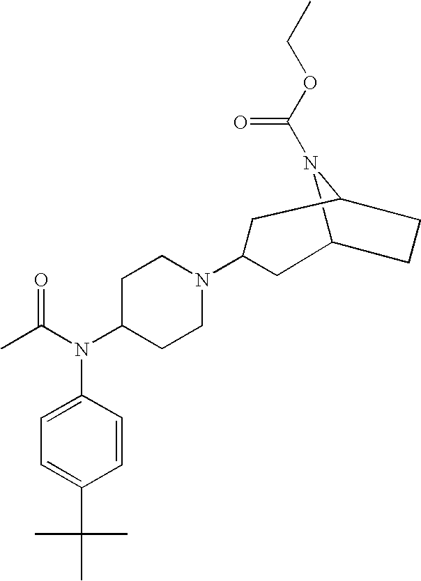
C12N(C(OCC)=O)C(CC1)CC(N1CCC(N(C(C)=O)C3=CC=C(C(C)(C)C)C=C3)CC1)C2
